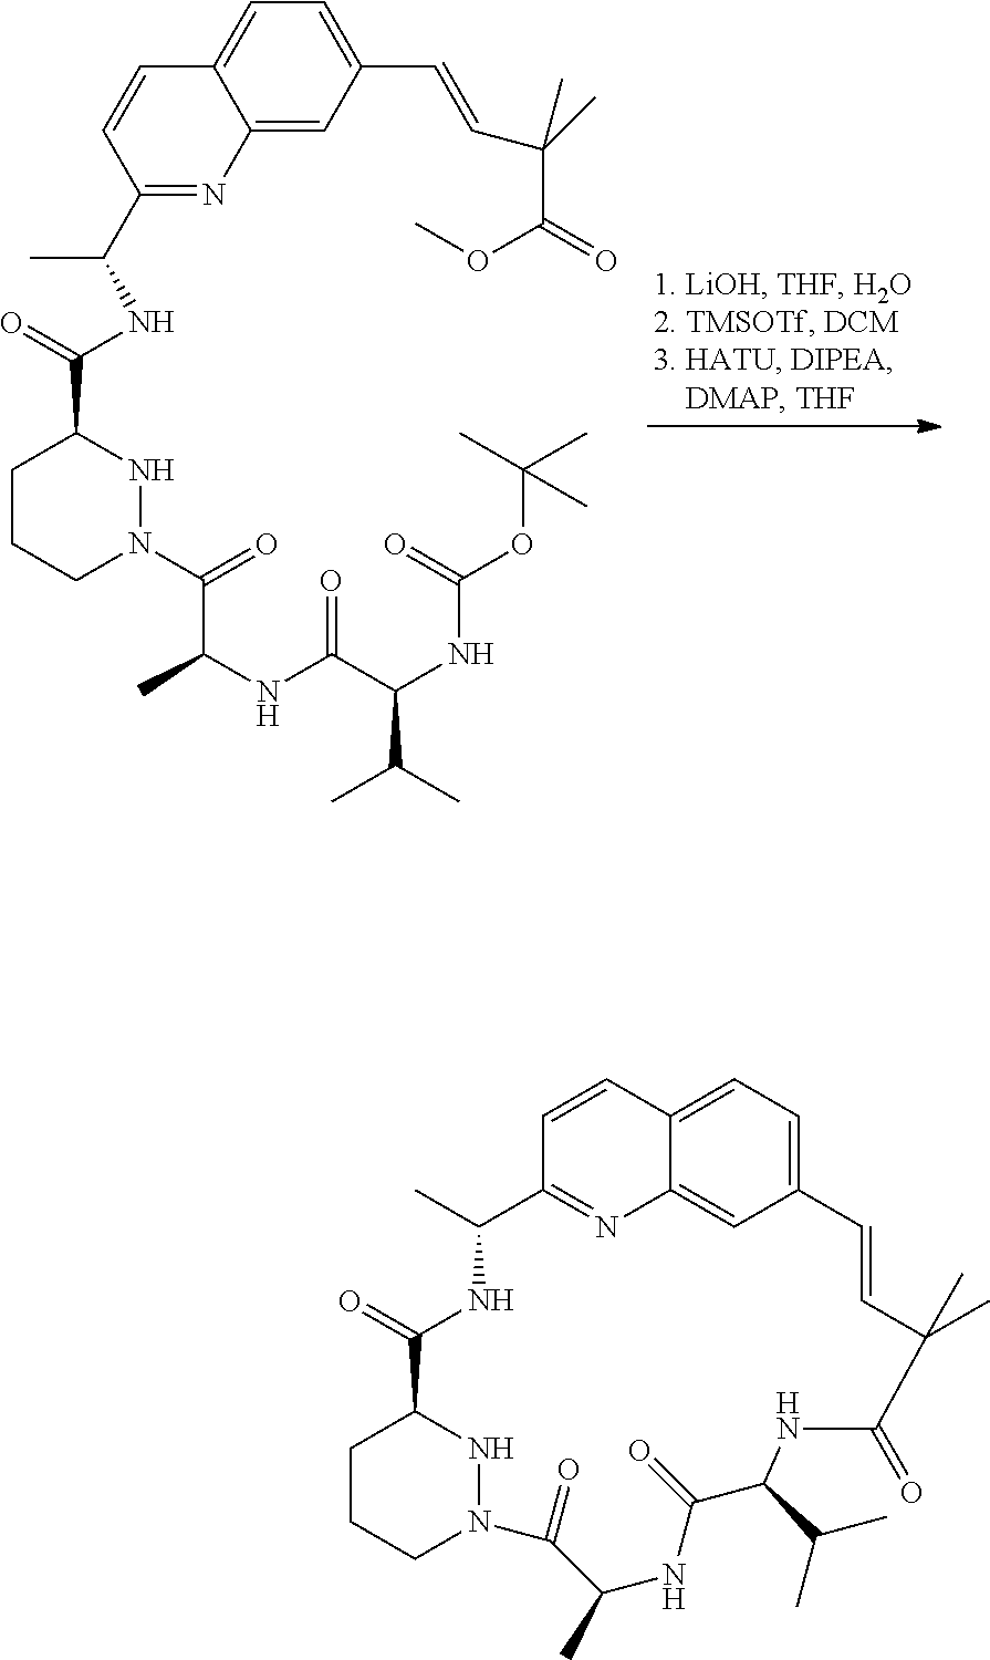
C1=CC2=CC=C3C=C2N=C1C(C)NC(=O)C1CCCN(N1)C(=O)C(C)NC(=O)C(C(C)C)NC(=O)C(C)(C)C=C3.C1(C(C)NC(C2CCCN(C(C(NC(C(C(C)C)NC(OC(C)(C)C)=O)=O)C)=O)N2)=O)=NC2=CC(C=CC(C(OC)=O)(C)C)=CC=C2C=C1
